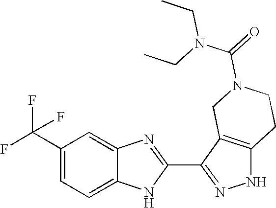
C1=C2C(=CC(C(F)(F)F)=C1)N=C(C1=NNC3=C1CN(C(=O)N(CC)CC)CC3)N2
